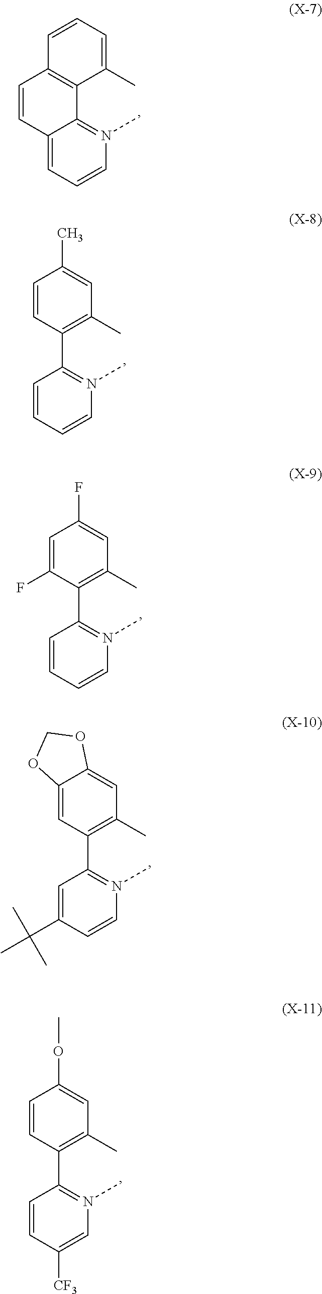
C12=CC=CN(C)=C1C1=C(C=C2)C=CC=C1C.C1=CC=CN(C)=C1C1=C(C)C=C(C)C=C1.C1=CC=CN(C)=C1C1=C(C)C=C(F)C=C1F.C1=C(C(C)(C)C)C=CN(C)=C1C1=C(C)C=C2C(=C1)OCO2.C1=CC([CF3])=CN(C)=C1C1=C(C)C=C(OC)C=C1
